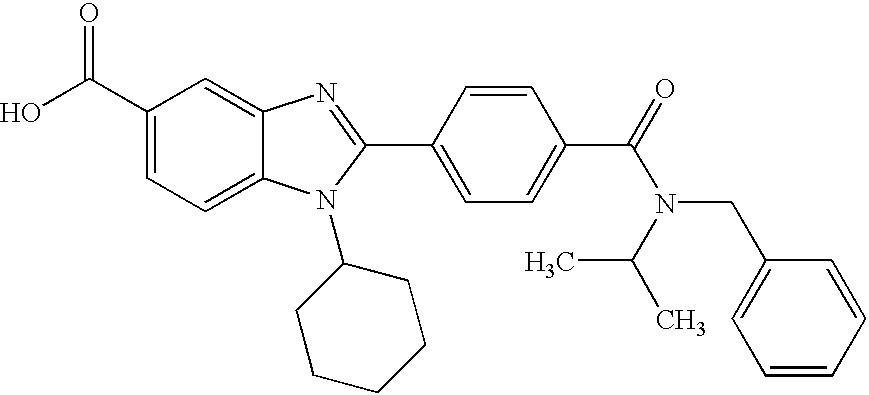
C1(C(O)=O)=CC=C2C(=C1)N=C(C1=CC=C(C(=O)N(CC3=CC=CC=C3)C(C)C)C=C1)N2C1CCCCC1
